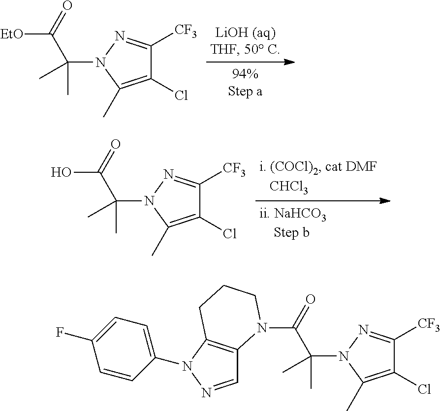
[EtO]C(C(N1C(C)=C(Cl)C([CF3])=N1)(C)C)=O.OC(C(N1C(C)=C(Cl)C([CF3])=N1)(C)C)=O.C(C(N1C(C)=C(Cl)C([CF3])=N1)(C)C)(=O)N1C2=C(N(C3=CC=C(F)C=C3)N=C2)CCC1
